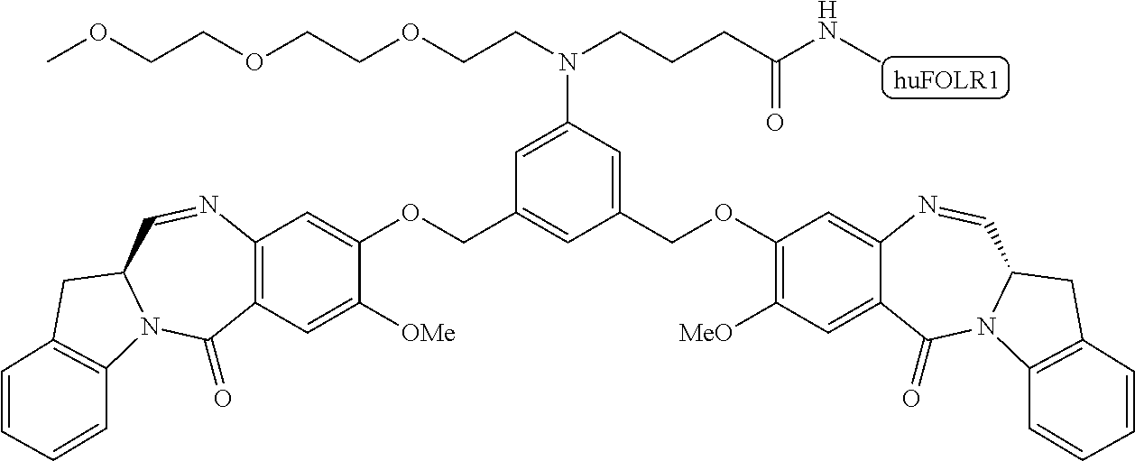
C1=C(COC2=C([MeO])C=C3C(=C2)N=CC2N(C3=O)C3=C(C2)C=CC=C3)C=C(COC2=CC3=C(C=C2[OMe])C(=O)N2C(C=N3)CC3=C2C=CC=C3)C=C1N(CCOCCOCCOC)CCCC(NC)=O
